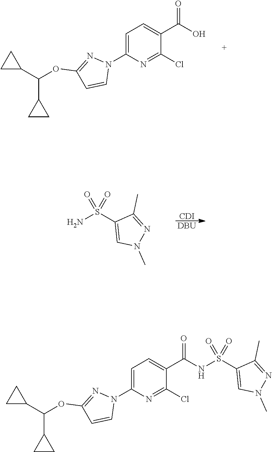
C1=C(N2N=C(OC(C3CC3)C3CC3)C=C2)N=C(Cl)C(C(O)=O)=C1.[CDI].[DBU].NS(C1=CN(C)N=C1C)(=O)=O.C1=C(N2N=C(OC(C3CC3)C3CC3)C=C2)N=C(Cl)C(C(=O)NS(C2=CN(C)N=C2C)(=O)=O)=C1
